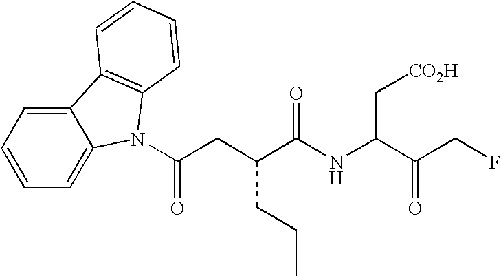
C12=CC=CC=C1N(C(=O)CC(CCC)C(NC(C[CO2H])C(CF)=O)=O)C1=C2C=CC=C1
